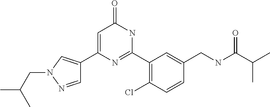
C1(C2=CC(=O)NC(C3=C(Cl)C=CC(CNC(C(C)C)=O)=C3)=N2)=CN(CC(C)C)N=C1
